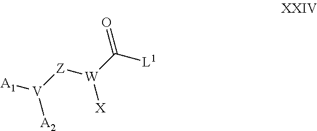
[L1]C([W]([Z][V]([A1])[A2])[X])=O
